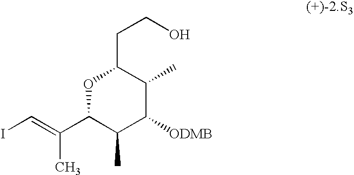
IC=C(C)C1C(C)C([ODMB])C(C)C(CCO)O1
